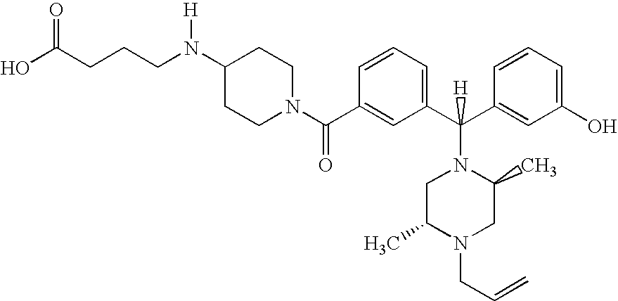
C1(C(N2CCC(N(CCCC(O)=O)[H])CC2)=O)=CC(C(C2=CC(O)=CC=C2)(N2CC(C)N(CC=C)CC2C)[H])=CC=C1
